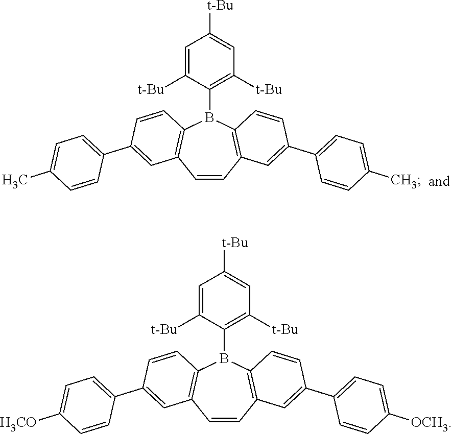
C1=C([t-Bu])C(B2C3=C(C=CC4=C2C=CC(C2=CC=C(C)C=C2)=C4)C=C(C2=CC=C(C)C=C2)C=C3)=C([t-Bu])C=C1[t-Bu].C1=C([t-Bu])C(B2C3=C(C=CC4=C2C=CC(C2=CC=C([OCH3])C=C2)=C4)C=C(C2=CC=C([H3CO])C=C2)C=C3)=C([t-Bu])C=C1[t-Bu]
